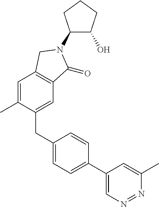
C1(N2C(=O)C3=C(C=C(C)C(CC4=CC=C(C5=CN=NC(C)=C5)C=C4)=C3)C2)C(O)CCC1
